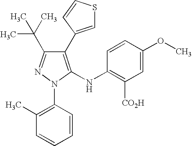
C1(C2=CSC=C2)=C(NC2=C([CO2H])C=C(OC)C=C2)N(C2=C(C)C=CC=C2)N=C1C(C)(C)C
